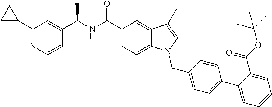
C1(C2CC2)=NC=CC(C(NC(C2=CC=C3C(=C2)C(C)=C(C)N3CC2=CC=C(C3=CC=CC=C3C(OC(C)(C)C)=O)C=C2)=O)C)=C1
